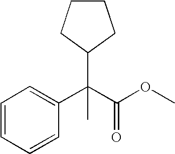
C1=CC=CC(C(C(OC)=O)(C2CCCC2)C)=C1
